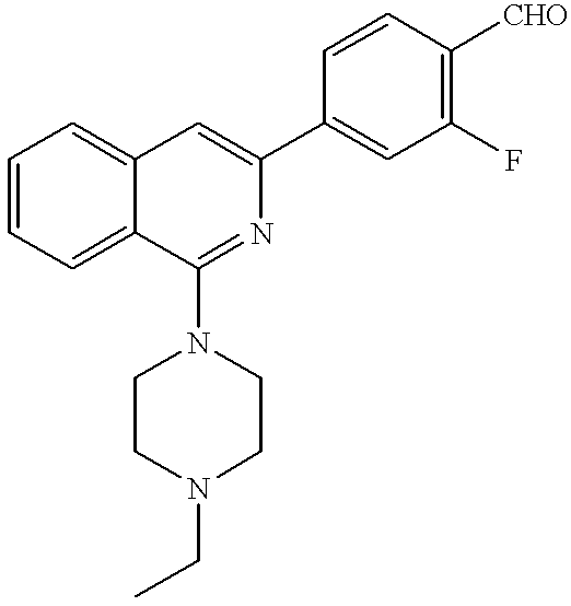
C1=CC=C2C(=C1)C=C(C1=CC(F)=C([CHO])C=C1)N=C2N1CCN(CC)CC1
